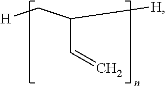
C(C=C)([H])C[H]
